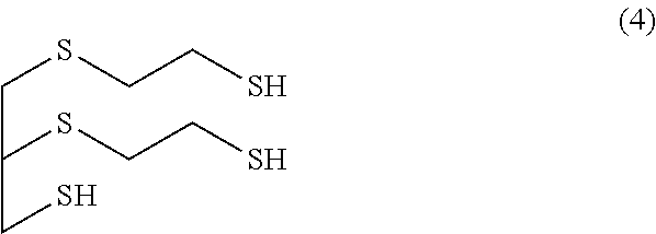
C(C(CS)SCCS)SCCS
